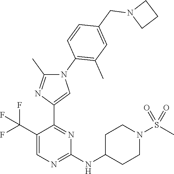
C1(C(F)(F)F)=CN=C(NC2CCN(S(C)(=O)=O)CC2)N=C1C1=CN(C2=C(C)C=C(CN3CCC3)C=C2)C(C)=N1
